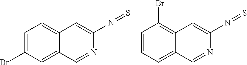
C1=C(Br)C=C2C(=C1)C=C(N=S)N=C2.C1=CC=C2C(=C1Br)C=C(N=S)N=C2
